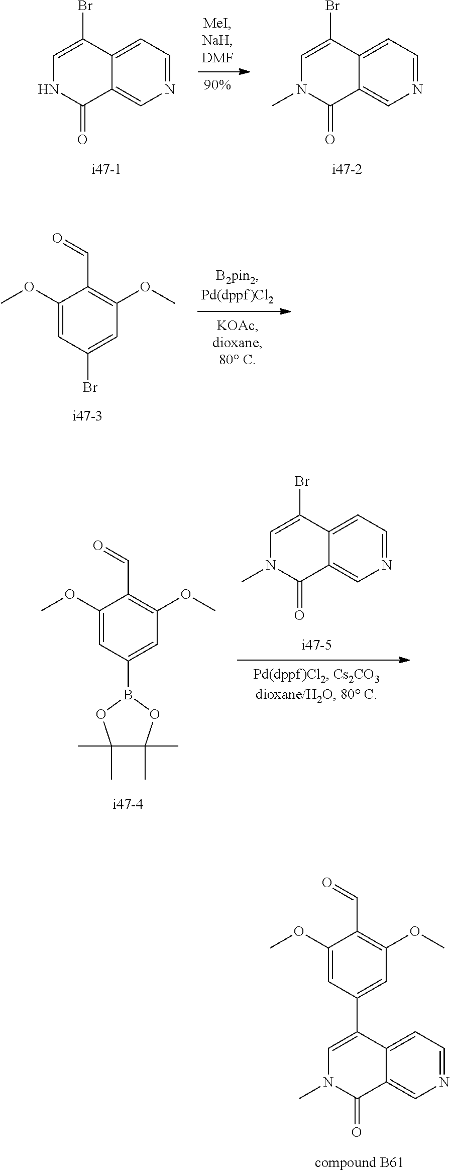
N1=CC=C2C(=C1)C(=O)NC=C2Br.N1=CC=C2C(=C1)C(=O)N(C)C=C2Br.C1(OC)=CC(Br)=CC(OC)=C1C=O.N1=CC=C2C(=C1)C(=O)N(C)C=C2Br.C1(OC)=CC(B2OC(C)(C)C(C)(C)O2)=CC(OC)=C1C=O.C1(OC)=CC(C2=CN(C)C(=O)C3=CN=CC=C32)=CC(OC)=C1C=O
